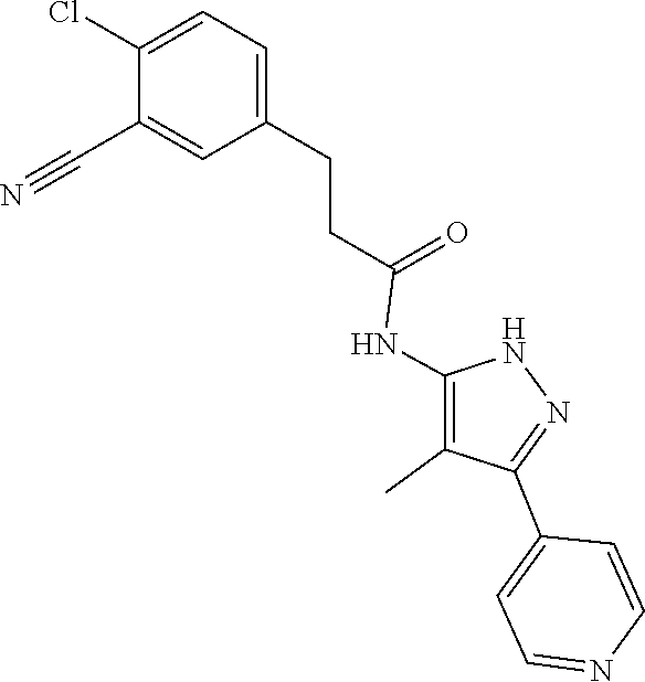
N1C(NC(CCC2=CC=C(Cl)C(C#N)=C2)=O)=C(C)C(C2=CC=NC=C2)=N1
